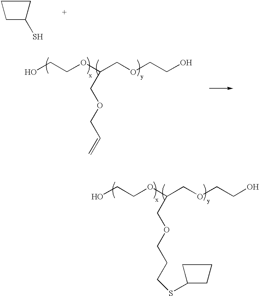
C1(S)CCC1.OCCOC(COCCO)COCC=C.OCCOC(COCCO)COCCCSC1CCC1
